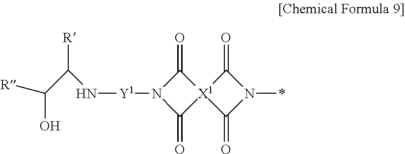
N([Y1]N1C(=O)[X1]2(C1=O)C(=O)N(*)C2=O)C(C([R])O)[R]
